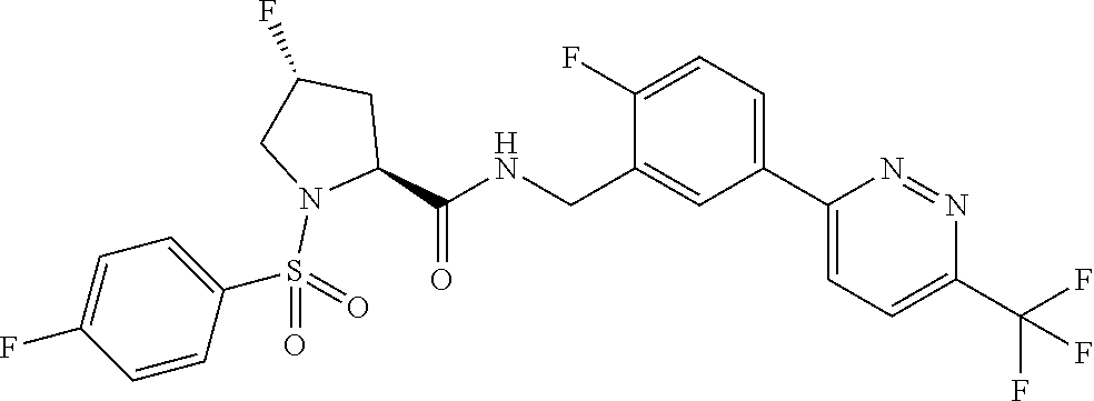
C(C1=CC(C2=CC=C(C(F)(F)F)N=N2)=CC=C1F)NC(C1CC(F)CN1S(=O)(=O)C1=CC=C(F)C=C1)=O
